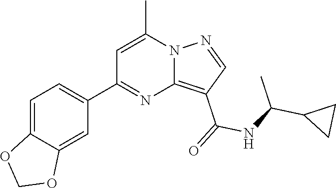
C12=C(C(=O)NC(C3CC3)C)C=NN1C(C)=CC(C1=CC=C3C(=C1)OCO3)=N2
